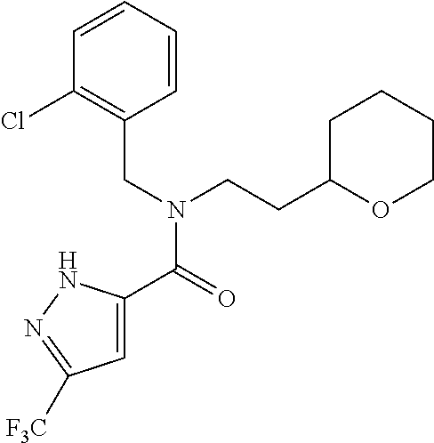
C1=C(C(=O)N(CC2=C(Cl)C=CC=C2)CCC2OCCCC2)NN=C1[F3C]
